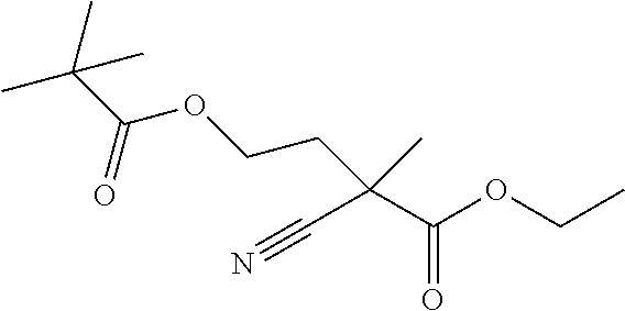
C(=O)(C(C)(C)C)OCCC(C#N)(C(OCC)=O)C
